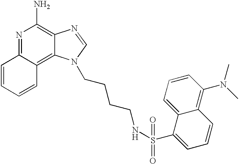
N1=C2C(=C3C(=C1N)N=CN3CCCCNS(C1=CC=CC3=C(N(C)C)C=CC=C31)(=O)=O)C=CC=C2
